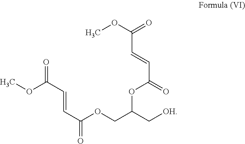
COC(=O)C=CC(=O)OC(C[OH])COC(C=CC(=O)OC)=O
